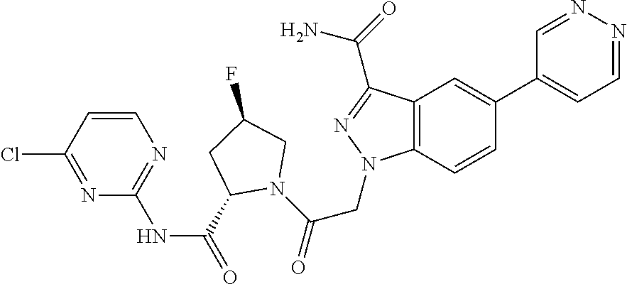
C1(C(=O)NC2=NC=CC(Cl)=N2)N(C(=O)CN2C3=C(C=C(C4=CC=NN=C4)C=C3)C(C(=O)N)=N2)CC(F)C1
